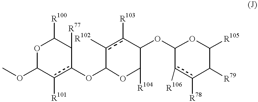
O1C(OC)c([R101])c(OC2OC([R104])C(OC3c([R106])c([R78])C([R79])C([R105])O3)c([R103])c2[R102])C([R77])C1[R100]
